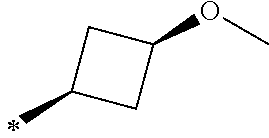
O(C1CC(C)C1)C
